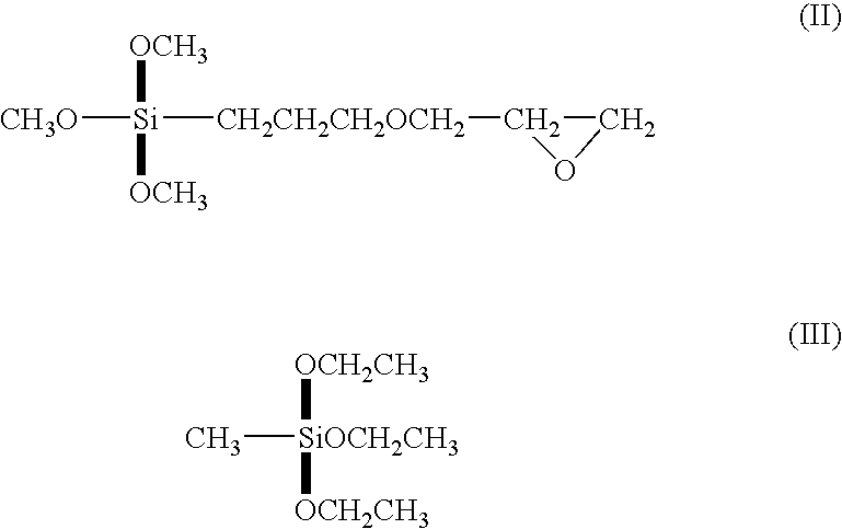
[CH3O][Si]([CH2CH2CH2OCH2]C1CO1)([OCH3])[OCH3].C[SiOCH2CH3]([OCH2CH3])[OCH2CH3]
